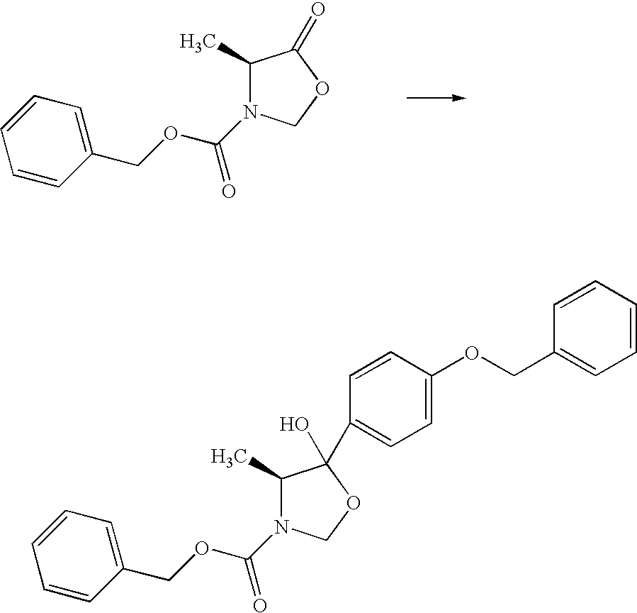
C1(C)C(=O)OCN1C(OCC1=CC=CC=C1)=O.C1(C)C(C2=CC=C(OCC3=CC=CC=C3)C=C2)(O)OCN1C(OCC1=CC=CC=C1)=O
